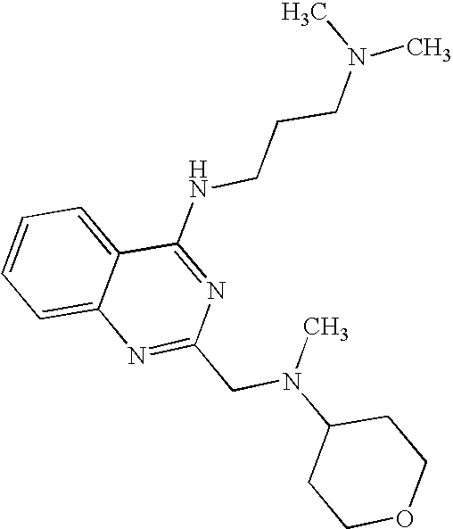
C1=CC=C2C(=C1)N=C(CN(C1CCOCC1)C)N=C2NCCCN(C)C
